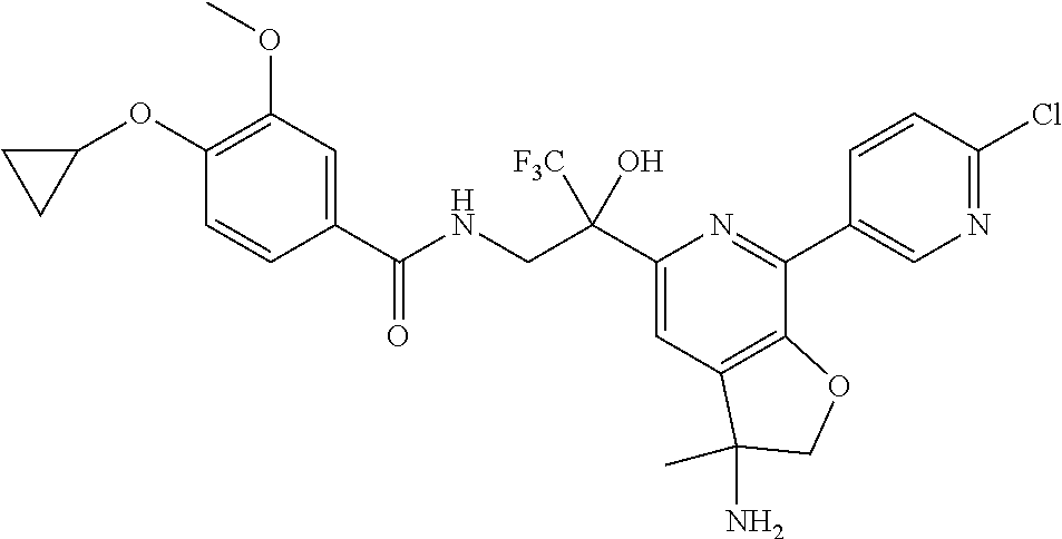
C1(C(CNC(=O)C2=CC(OC)=C(OC3CC3)C=C2)([F3C])O)=CC2=C(C(C3=CN=C(Cl)C=C3)=N1)OCC2(N)C
